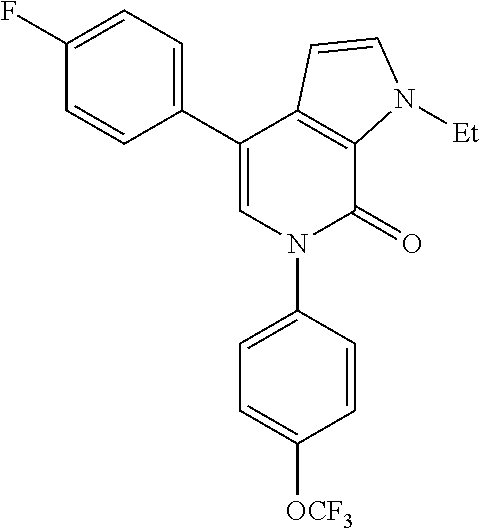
C1(C2=CN(C3=CC=C([OCF3])C=C3)C(=O)C3=C2C=CN3[Et])=CC=C(F)C=C1
